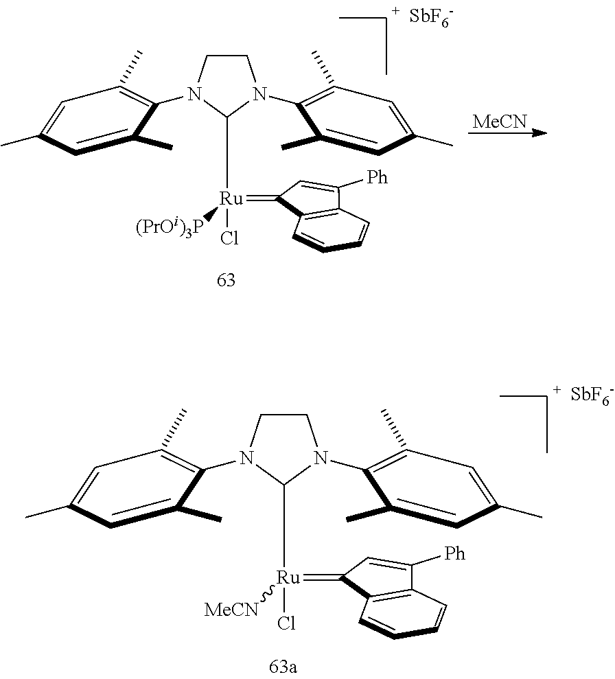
[SbF6-].C1CN(C2=C(C)C=C(C)C=C2C)C([Ru](Cl)(=C2C=C([Ph])C3=C2C=CC=C3)[(PrOi)3P])N1C1=C(C)C=C(C)C=C1C.[MeCN].[SbF6-].C1CN(C2=C(C)C=C(C)C=C2C)C([Ru](Cl)(=C2C=C([Ph])C3=C2C=CC=C3)[MeCN])N1C1=C(C)C=C(C)C=C1C
